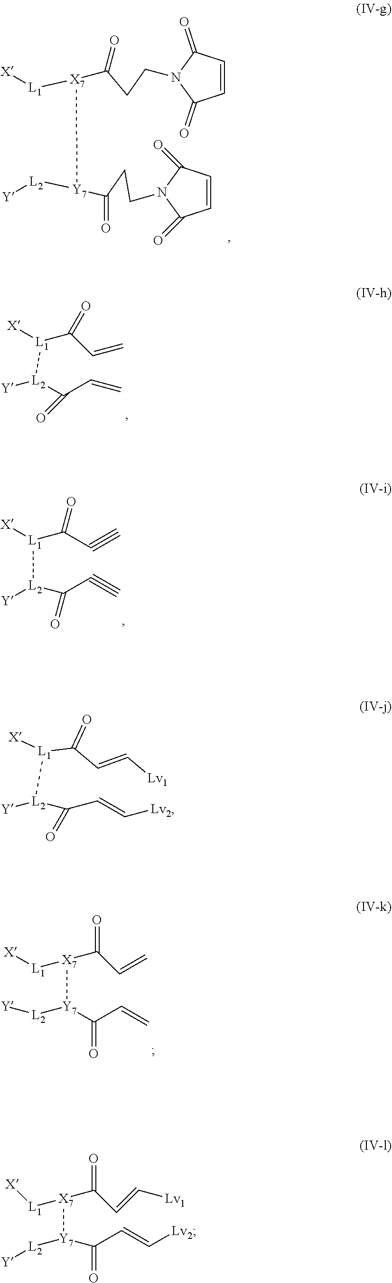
C1=CC(=O)N(CCC([X7]([L1][X])[Y7](C(CCN2C(=O)C=CC2=O)=O)[L2][Y])=O)C1=O.[X][L1](C(C=C)=O)[L2]([Y])C(C=C)=O.[L1]([X])([L2]([Y])C(C#C)=O)C(C#C)=O.[X][L1][X7](C(C=C)=O)[Y7](C(C=C)=O)[L2][Y].[X][L1](C(C=C[Lv1])=O)[L2]([Y])C(C=C[Lv2])=O.[L1]([X7](C(C=C[Lv1])=O)[Y7]([L2][Y])C(C=C[Lv2])=O)[X]
